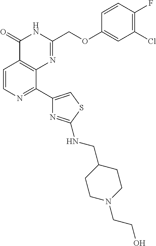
C1=CN=C(C2=CSC(NCC3CCN(CCO)CC3)=N2)C2=C1C(=O)NC(COC1=CC(Cl)=C(F)C=C1)=N2
